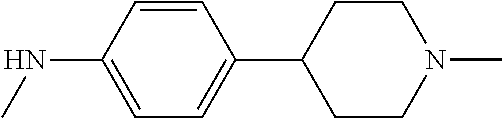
C1=CC(NC)=CC=C1C1CCN(C)CC1
